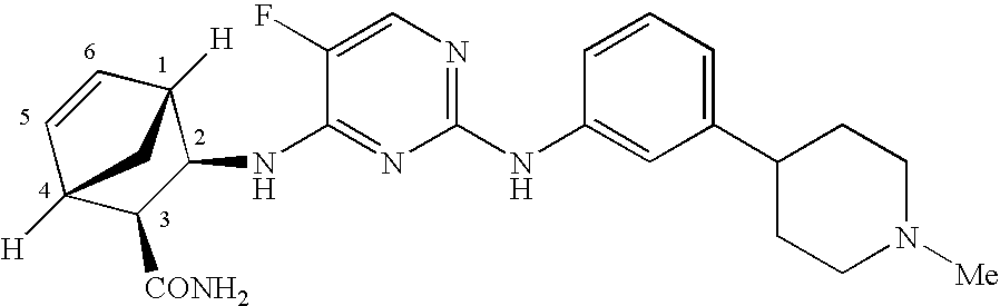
C1(NC2=CC(C3CCN([Me])CC3)=CC=C2)=NC=C(F)C(NC2C3([H])C=CC([H])(C2[CONH2])C3)=N1
